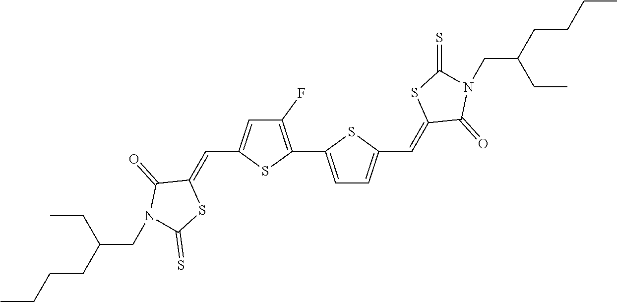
C1(F)=C(C2=CC=C(C=C3C(=O)N(CC(CC)CCCC)C(=S)S3)S2)SC(C=C2C(=O)N(CC(CC)CCCC)C(=S)S2)=C1
